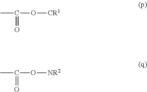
CC(=O)O[CR1].CC(=O)O[NR2]
